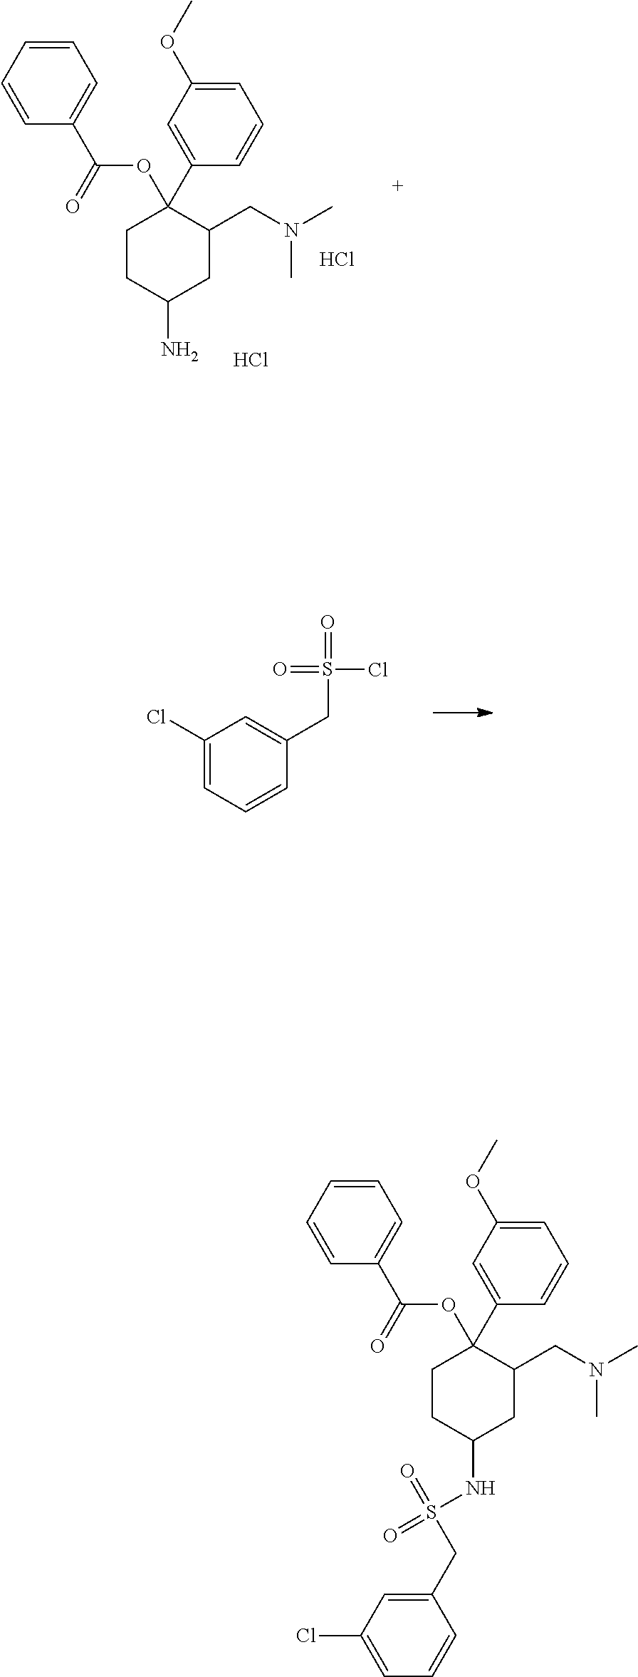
C1=CC(C(OC2(C3=CC(OC)=CC=C3)C(CN(C)C)CC(N)CC2)=O)=CC=C1.Cl.Cl.S(=O)(=O)(CC1=CC(Cl)=CC=C1)Cl.N(C)(CC1C(OC(C2=CC=CC=C2)=O)(C2=CC(OC)=CC=C2)CCC(NS(=O)(=O)CC2=CC(Cl)=CC=C2)C1)C
